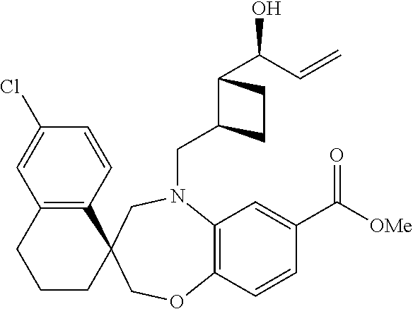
C(N1C2=C(C=CC(C(=O)[OMe])=C2)OCC2(C3=C(C=C(Cl)C=C3)CCC2)C1)C1C(C(O)C=C)CC1
